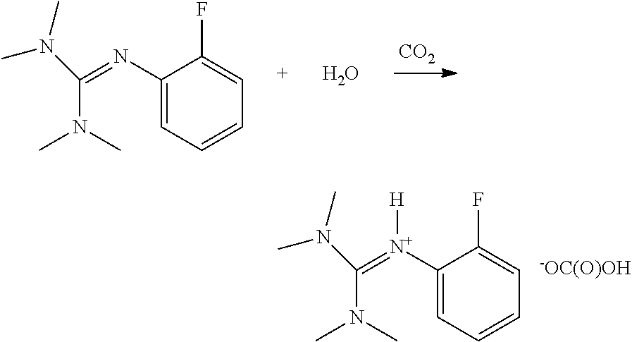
[CO2].C1(N=C(N(C)C)N(C)C)=CC=CC=C1F.O.C1([N+](=C(N(C)C)N(C)C)[H])=CC=CC=C1F.[-OC(O)OH]
